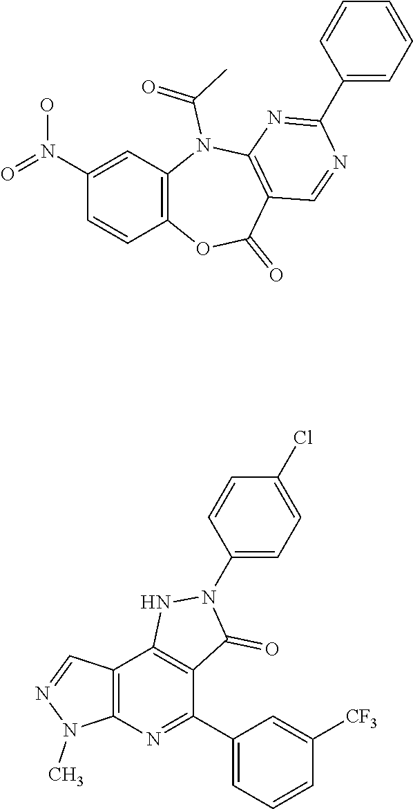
ON(C1=CC2=C(C=C1)OC(=O)C1=C(N2C(C)=O)N=C(C2=CC=CC=C2)N=C1)=O.C12=C(N=C(C3=CC=CC([CF3])=C3)C3=C1NN(C1=CC=C(Cl)C=C1)C3=O)N(C)N=C2
